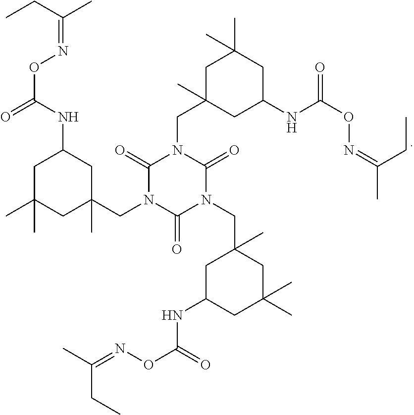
C1C(C)(C)CC(CN2C(=O)N(CC3(C)CC(NC(ON=C(C)CC)=O)CC(C)(C)C3)C(=O)N(CC3(C)CC(NC(ON=C(C)CC)=O)CC(C)(C)C3)C2=O)(C)CC1NC(ON=C(CC)C)=O
